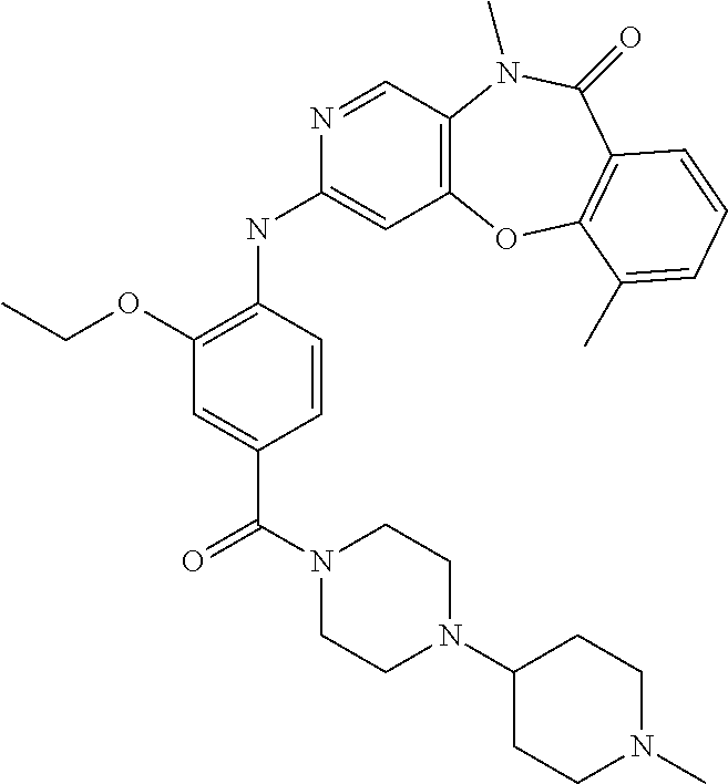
C12=C(C=NC(NC3=C(OCC)C=C(C(N4CCN(C5CCN(C)CC5)CC4)=O)C=C3)=C1)N(C)C(=O)C1=C(O2)C(C)=CC=C1
